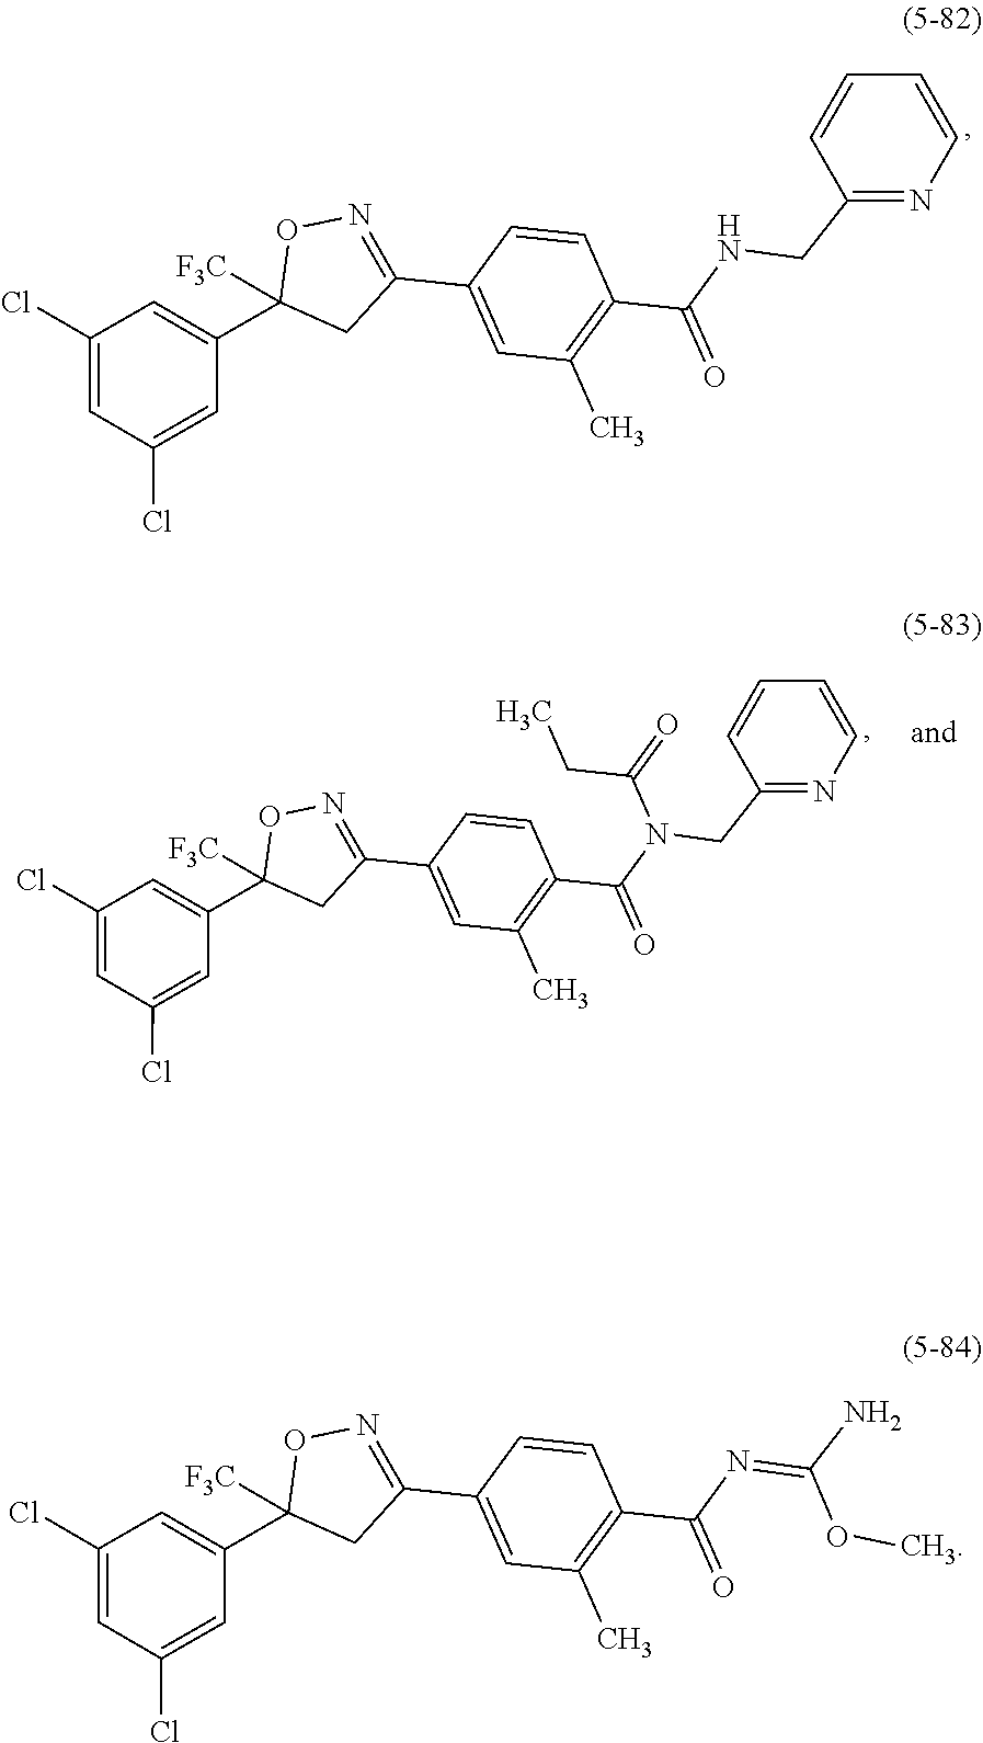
C1(C2=CC(C)=C(C(NCC3=NC=CC=C3)=O)C=C2)=NOC(C2=CC(Cl)=CC(Cl)=C2)([F3C])C1.C1(C2=CC(C)=C(C(N=C(N)OC)=O)C=C2)=NOC(C2=CC(Cl)=CC(Cl)=C2)([F3C])C1.C1(C2=CC(C)=C(C(N(CC3=NC=CC=C3)C(=O)CC)=O)C=C2)=NOC(C2=CC(Cl)=CC(Cl)=C2)([F3C])C1
